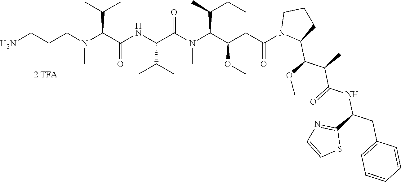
C(N(C(C(NC(C(N(C(C(OC)CC(N1C(C(OC)C(C)C(=O)NC(CC2=CC=CC=C2)C2=NC=CS2)CCC1)=O)C(C)CC)C)=O)C(C)C)=O)C(C)C)C)CCN
